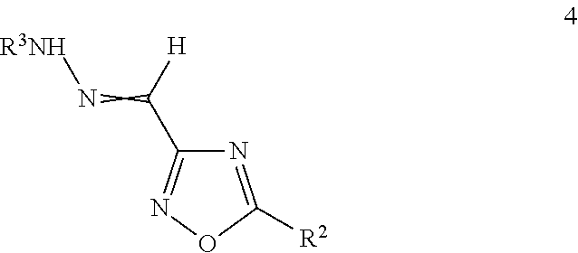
N1=C([R2])ON=C1C([H])=N[R3NH]
